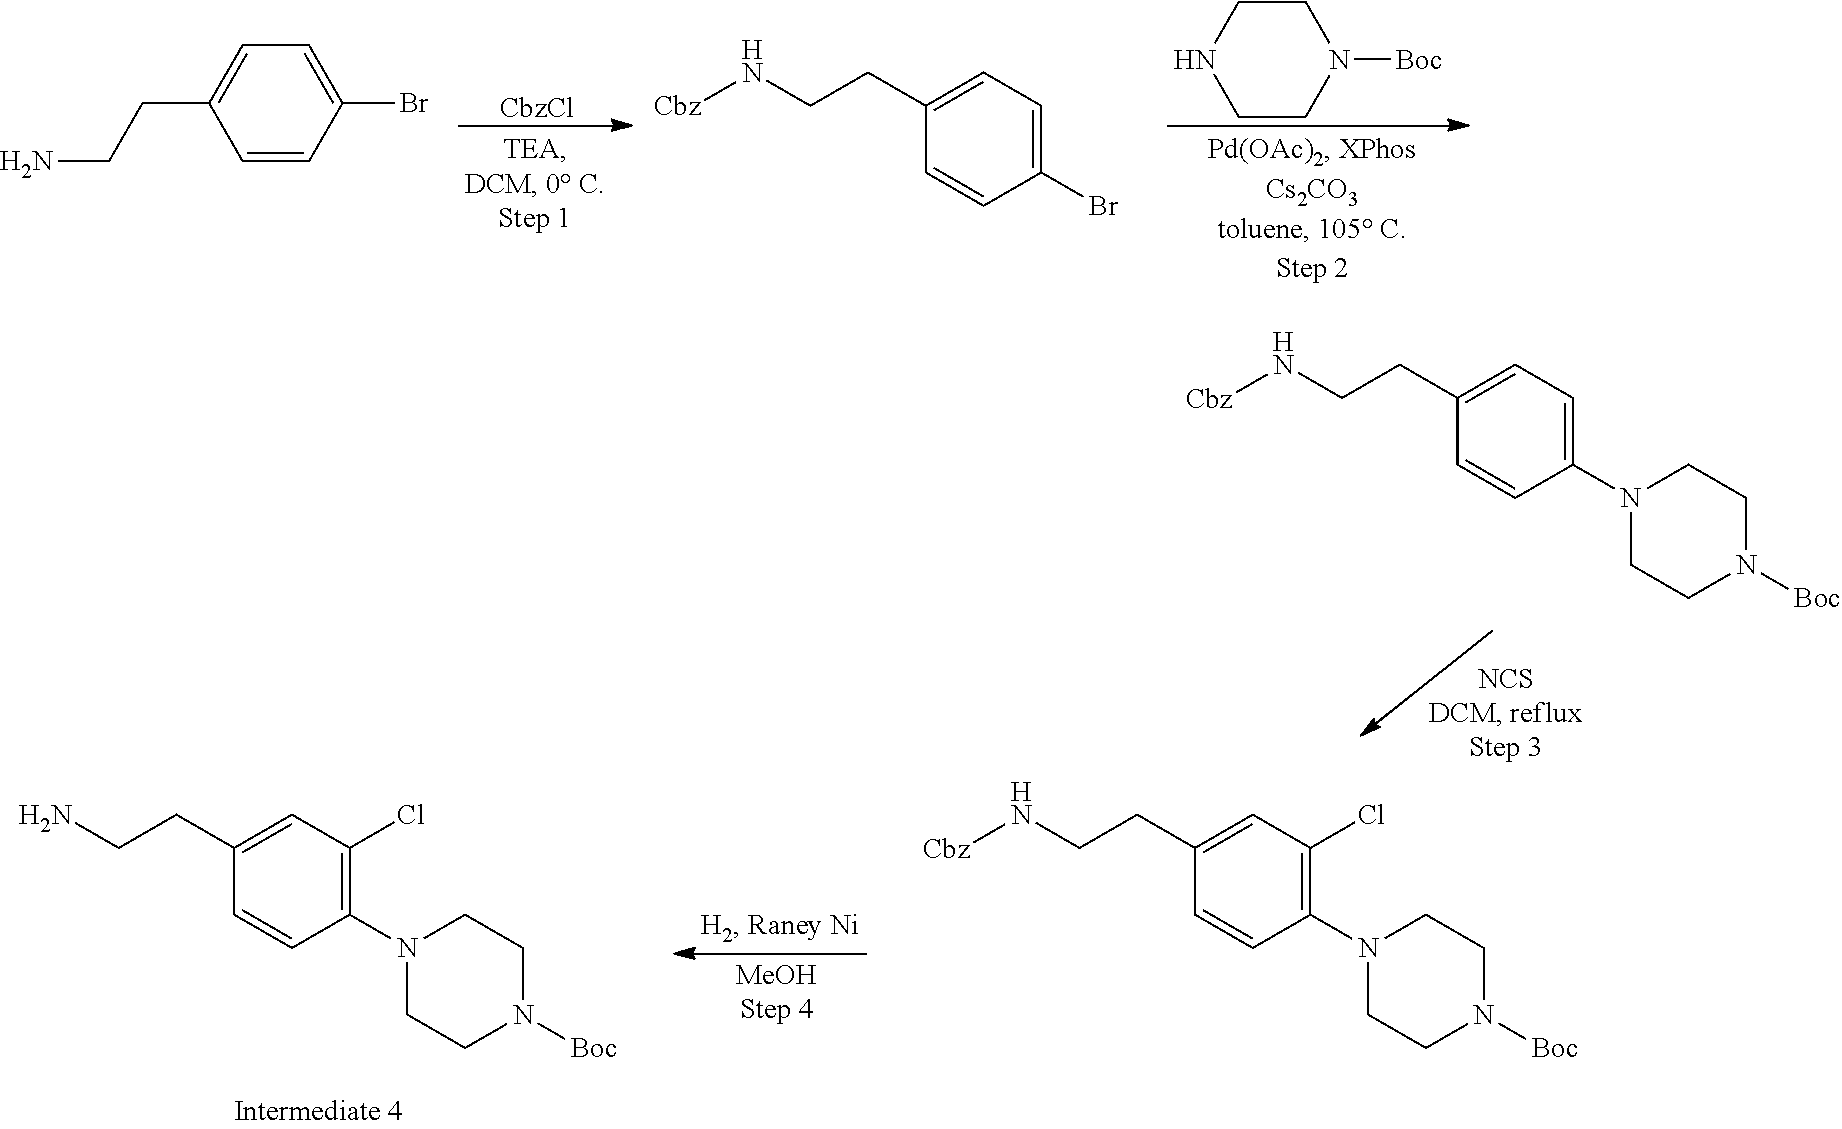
[CbzCl].C1CNCCN1[Boc].C1=CC(Br)=CC=C1CCN.C1(Br)=CC=C(CCN[Cbz])C=C1.C1(N2CCN([Boc])CC2)=CC=C(CCN[Cbz])C=C1.C1(N2CCN([Boc])CC2)=C(Cl)C=C(CCN)C=C1.C1(N2CCN([Boc])CC2)=C(Cl)C=C(CCN[Cbz])C=C1
